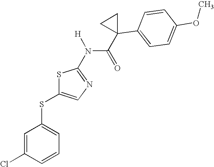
C1=C(Cl)C=CC=C1SC1=CN=C(N([H])C(=O)C2(C3=CC=C(OC)C=C3)CC2)S1
